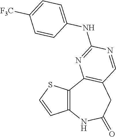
C12=C(C3=C(CC(=O)N1)C=NC(NC1=CC=C([F3C])C=C1)=N3)SC=C2
